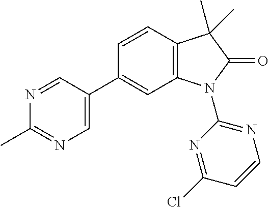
C1(C)=NC=C(C2=CC3=C(C=C2)C(C)(C)C(=O)N3C2=NC=CC(Cl)=N2)C=N1
